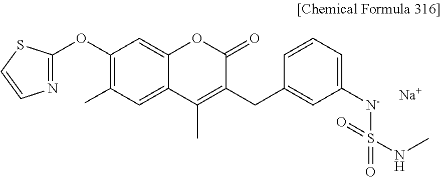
C1(OC2=NC=CS2)=C(C)C=C2C(=C1)OC(=O)C(CC1=CC([N-]S(=O)(NC)=O)=CC=C1)=C2C.[Na]
